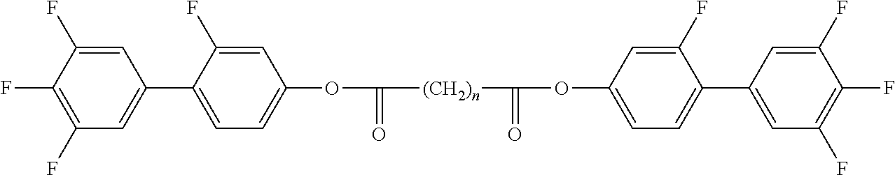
C1(C2=CC=C(OC(=O)[(CH2)n]C(=O)OC3=CC=C(C4=CC(F)=C(F)C(F)=C4)C(F)=C3)C=C2F)=CC(F)=C(F)C(F)=C1
